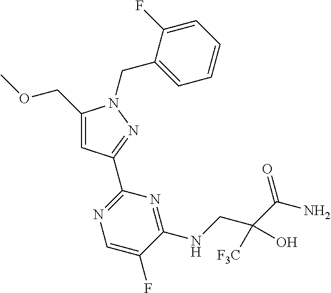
C1(COC)=CC(C2=NC=C(F)C(NCC(C(N)=O)(O)[F3C])=N2)=NN1CC1=CC=CC=C1F
